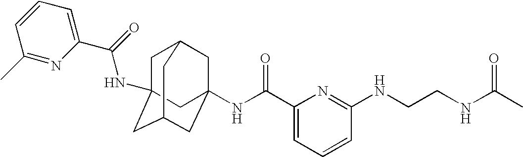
C1C2(NC(C3=CC=CC(C)=N3)=O)CC3CC(NC(C4=CC=CC(NCCNC(C)=O)=N4)=O)(CC1C3)C2
